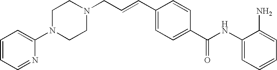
C(C=CC1=CC=C(C(NC2=CC=CC=C2N)=O)C=C1)N1CCN(C2=CC=CC=N2)CC1
